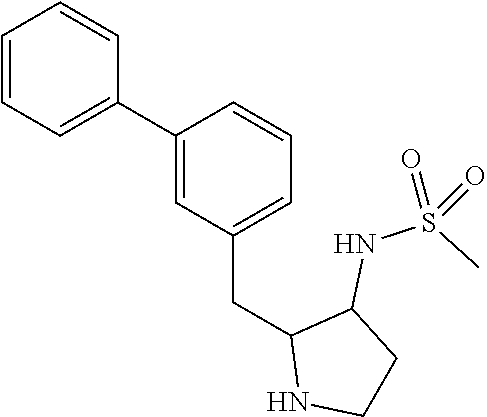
C1=CC=C(C2=CC(CC3NCCC3NS(C)(=O)=O)=CC=C2)C=C1
